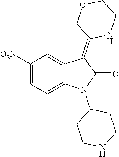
C1([O2N])=CC=C2C(=C1)C(=C1NCCOC1)C(=O)N2C1CCNCC1
